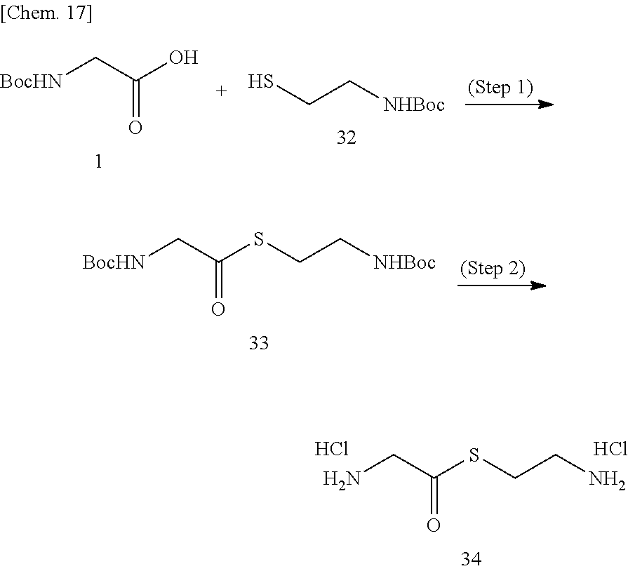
[BocHN]CC(SCC[NHBoc])=O.NCC(SCCN)=O.Cl.Cl.C(C[NHBoc])S.[BocHN]CC(O)=O
